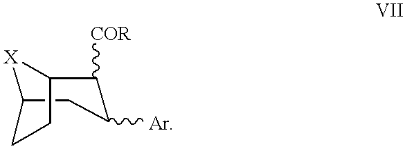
[X]1C2CC([Ar])C([COR])C1CCC2
